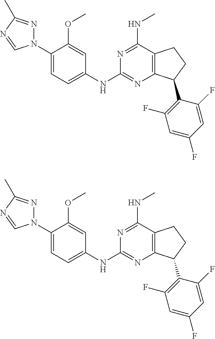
C1(N2N=C(C)N=C2)=CC=C(NC2=NC3=C(C(NC)=N2)CCC3C2=C(F)C=C(F)C=C2F)C=C1OC.C1(N2N=C(C)N=C2)=CC=C(NC2=NC3=C(C(NC)=N2)CCC3C2=C(F)C=C(F)C=C2F)C=C1OC
